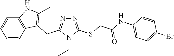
N1=C(SCC(NC2=CC=C(Br)C=C2)=O)N(CC)C(CC2=C(C)NC3=C2C=CC=C3)=N1
